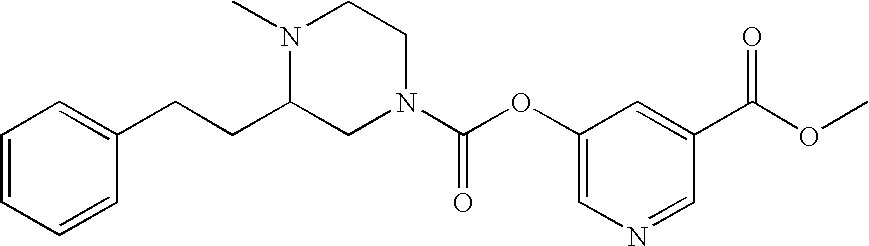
N1(C)C(CCC2=CC=CC=C2)CN(C(=O)OC2=CN=CC(C(=O)OC)=C2)CC1
